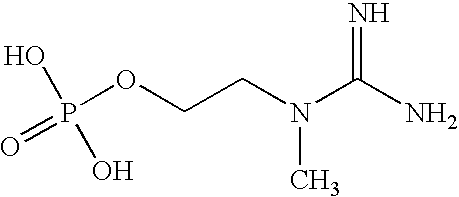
P(OCCN(C)C(N)=N)(O)(O)=O
